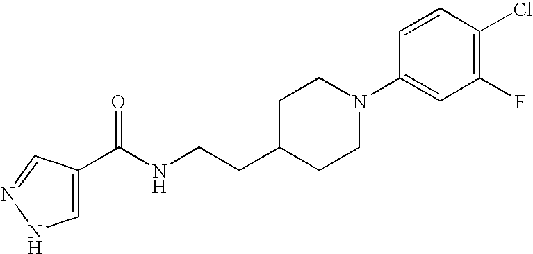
C(NCCC1CCN(C2=CC(F)=C(Cl)C=C2)CC1)(=O)C1=CNN=C1
